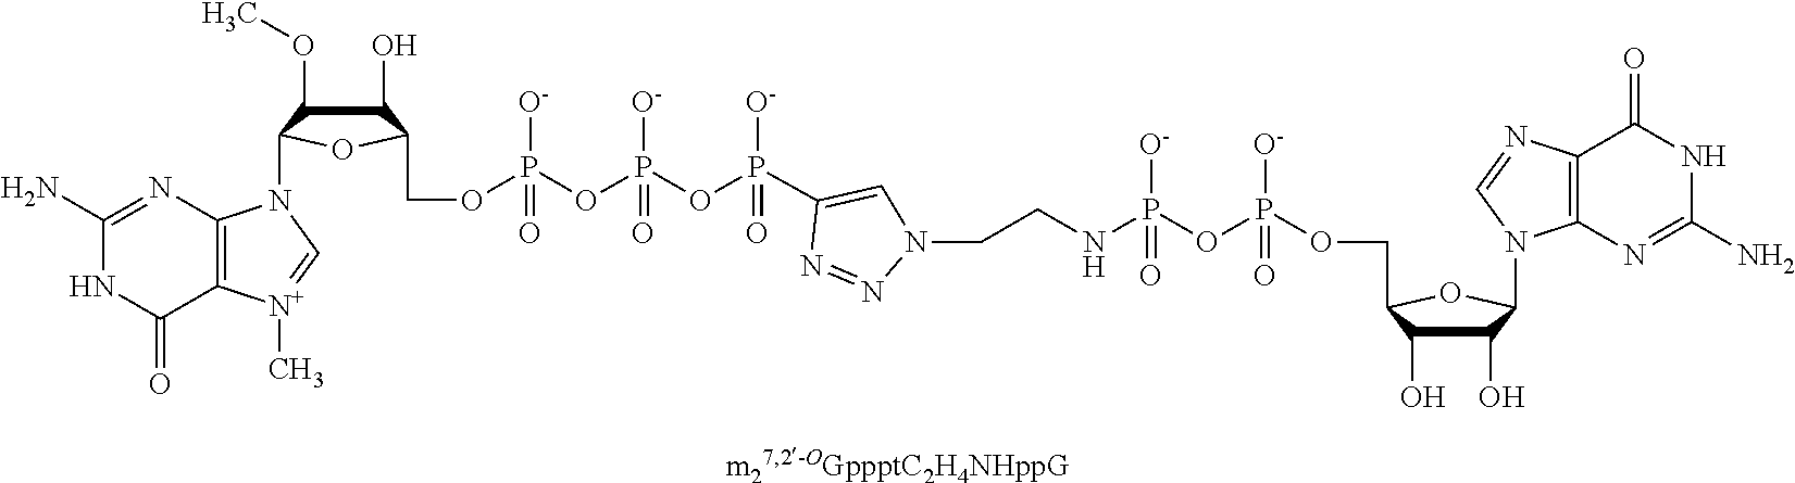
C1(O)C(O)C(COP(OP([O-])(=O)NCCN2N=NC(P(OP(OP([O-])(OCC3C(O)C(OC)C(N4C5=C([N+](C)=C4)C(=O)NC(N)=N5)O3)=O)([O-])=O)([O-])=O)=C2)([O-])=O)OC1N1C2=C(N=C1)C(=O)NC(N)=N2
